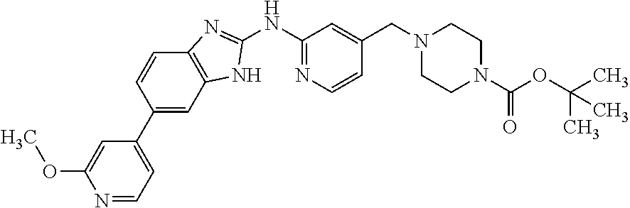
C1(NC2=NC=CC(CN3CCN(C(OC(C)(C)C)=O)CC3)=C2)=NC2=C(N1)C=C(C1=CC=NC(OC)=C1)C=C2
